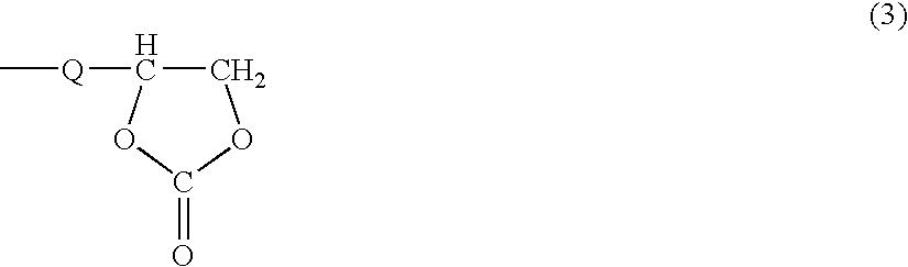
C1C([Q]C)OC(=O)O1
